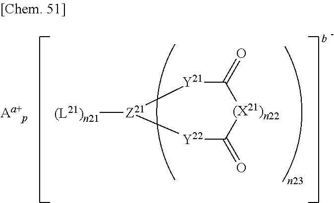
C1(=O)[Y21][Z21]([(L21)n21])[Y22]C(=O)[(X21)n22]1
